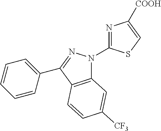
C12=C(C(C3=CC=CC=C3)=NN1C1=NC([COOH])=CS1)C=CC([CF3])=C2
